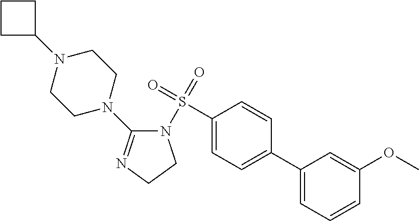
C1(S(=O)(=O)N2C(N3CCN(C4CCC4)CC3)=NCC2)=CC=C(C2=CC=CC(OC)=C2)C=C1
